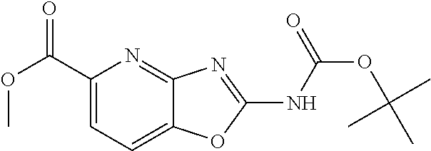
C1(C(OC)=O)=CC=C2C(=N1)N=C(NC(OC(C)(C)C)=O)O2
